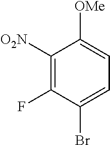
C1([O2N])=C(F)C(Br)=CC=C1[OMe]
